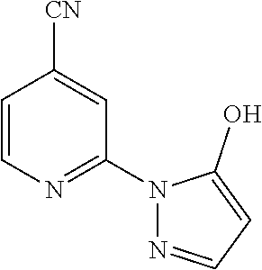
C1=CN=C(N2N=CC=C2O)C=C1[CN]
